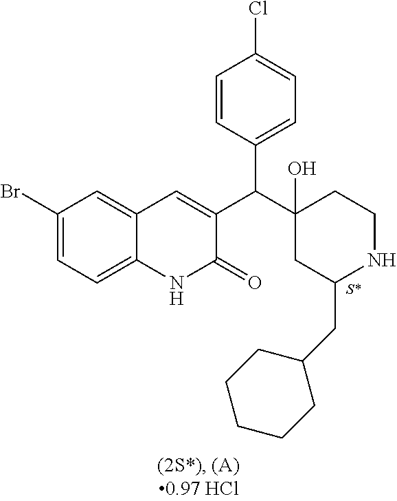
C1(Br)=CC=C2C(=C1)C=C(C(C1(O)CC(CC3CCCCC3)NCC1)C1=CC=C(Cl)C=C1)C(=O)N2
